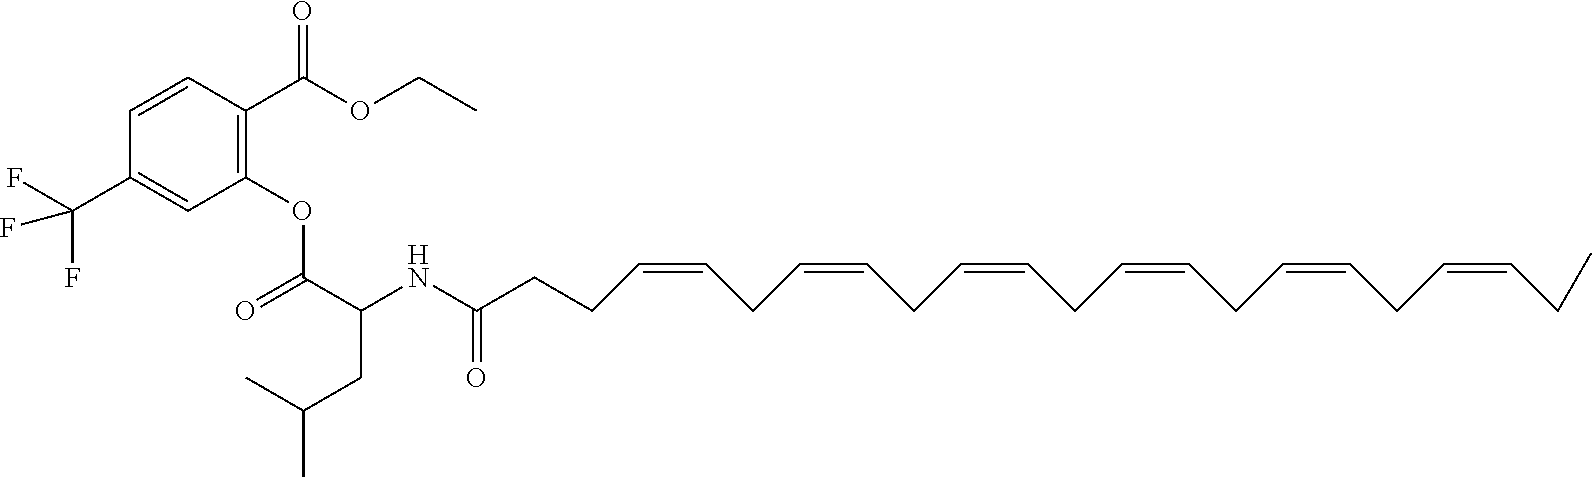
C1=CC(C(OCC)=O)=C(OC(C(NC(CCC=CCC=CCC=CCC=CCC=CCC=CCC)=O)CC(C)C)=O)C=C1C(F)(F)F
